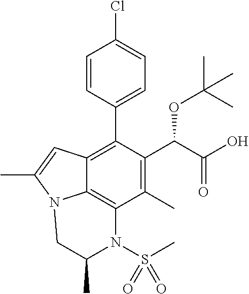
C1=CC(C2=C3C4=C(C(C)=C2C(C(=O)O)OC(C)(C)C)N(S(=O)(C)=O)C(C)CN4C(C)=C3)=CC=C1Cl
